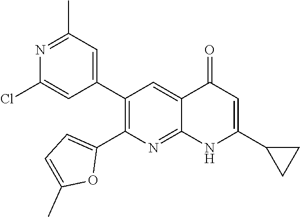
N1=C(C)C=C(C2=C(C3=CC=C(C)O3)N=C3C(=C2)C(=O)C=C(C2CC2)N3)C=C1Cl
